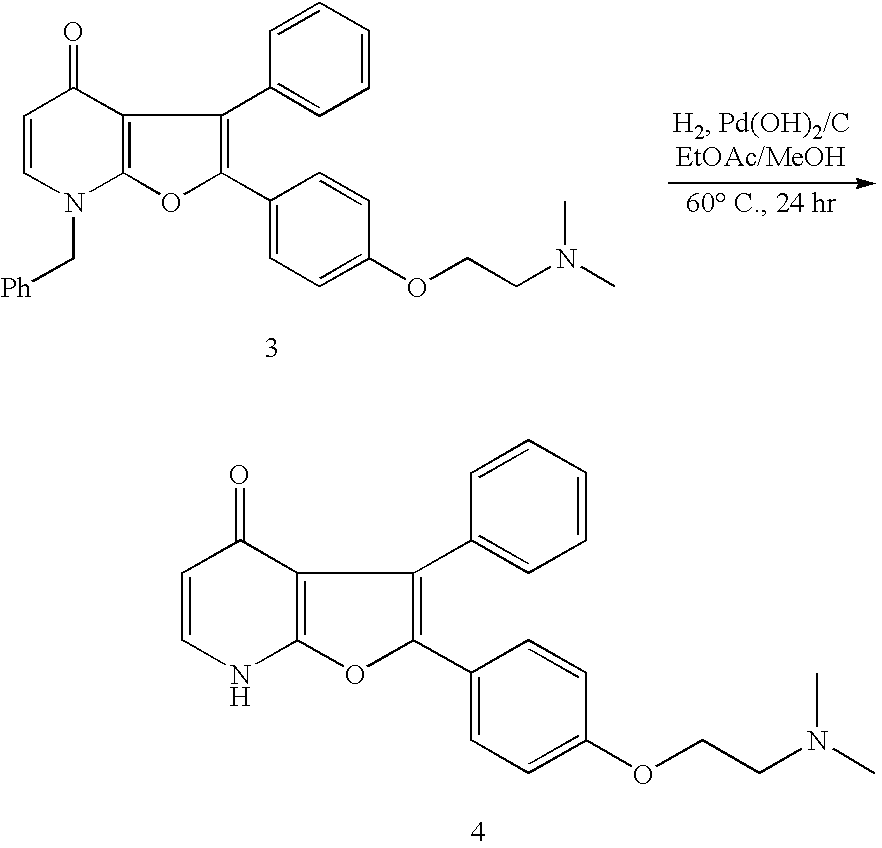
C1=CN(C[Ph])C2=C(C1=O)C(C1=CC=CC=C1)=C(C1=CC=C(OCCN(C)C)C=C1)O2.C1=CNC2=C(C1=O)C(C1=CC=CC=C1)=C(C1=CC=C(OCCN(C)C)C=C1)O2
